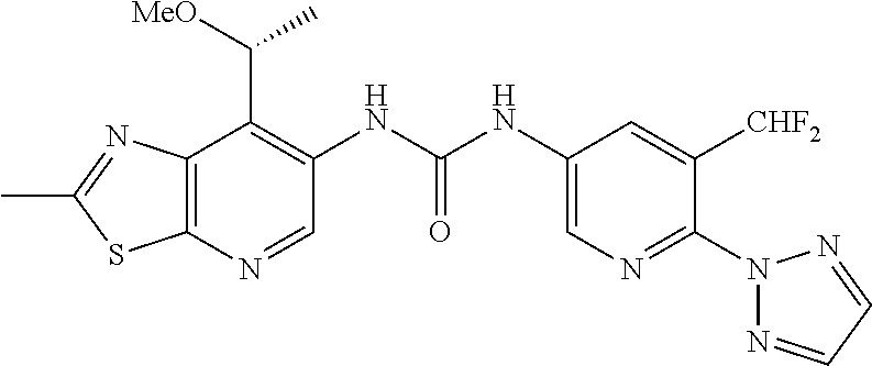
C12=C(N=CC(NC(NC3=CN=C(N4N=CC=N4)C([CHF2])=C3)=O)=C1C([MeO])C)SC(C)=N2
